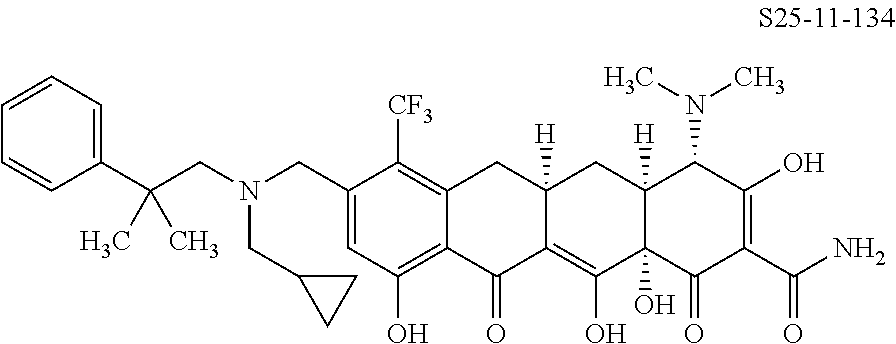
C1=C(CN(CC(C)(C)C2=CC=CC=C2)CC2CC2)C([CF3])=C2C(=C1O)C(=O)C1=C(O)C3(O)C([H])(CC1([H])C2)C(N(C)C)C(O)=C(C(N)=O)C3=O
